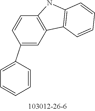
C1(C2=CC3=C(C=C2)NC2=C3C=CC=C2)=CC=CC=C1
